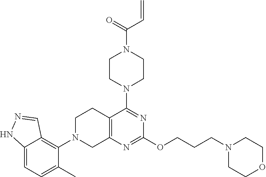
C12=CC=C(C)C(N3CC4=C(CC3)C(N3CCN(C(C=C)=O)CC3)=NC(OCCCN3CCOCC3)=N4)=C1C=NN2
